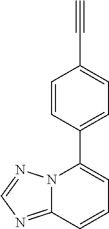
C1=CC(C2=CC=CC3=NC=NN23)=CC=C1C#C
